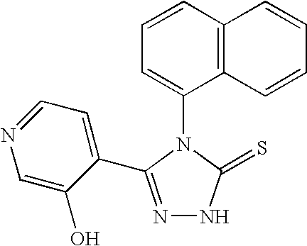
C1=CC2=C(C(N3C(=S)NN=C3C3=CC=NC=C3O)=C1)C=CC=C2
